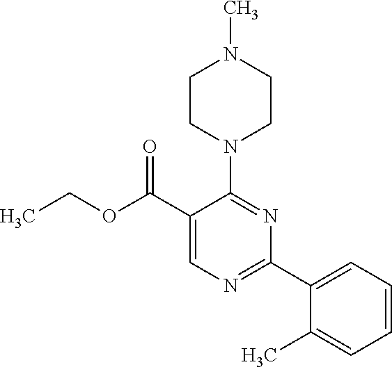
N1(C2=NC(C3=CC=CC=C3C)=NC=C2C(OCC)=O)CCN(C)CC1
